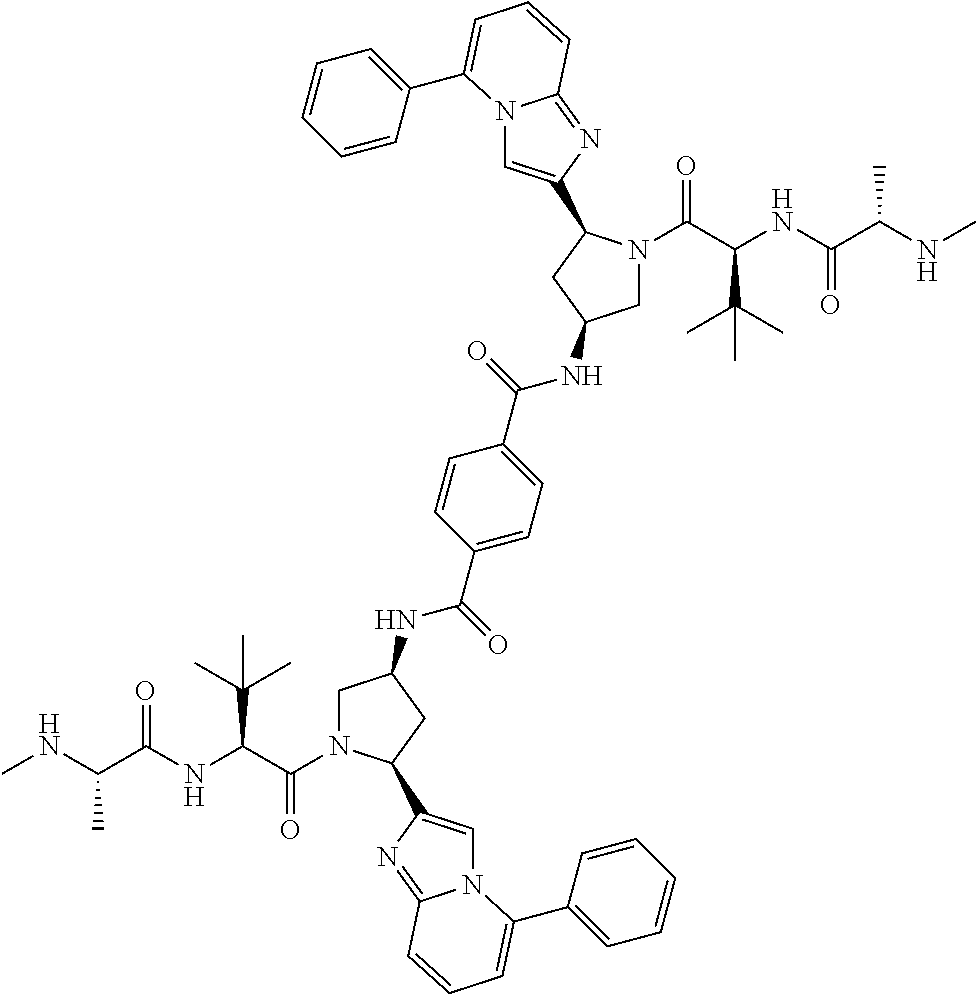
C(C(NC(C(NC)C)=O)C(C)(C)C)(=O)N1CC(NC(C2=CC=C(C(=O)NC3CN(C(=O)C(C(C)(C)C)NC(C(C)NC)=O)C(C4=CN5C(=N4)C=CC=C5C4=CC=CC=C4)C3)C=C2)=O)CC1C1=CN2C(=N1)C=CC=C2C1=CC=CC=C1
